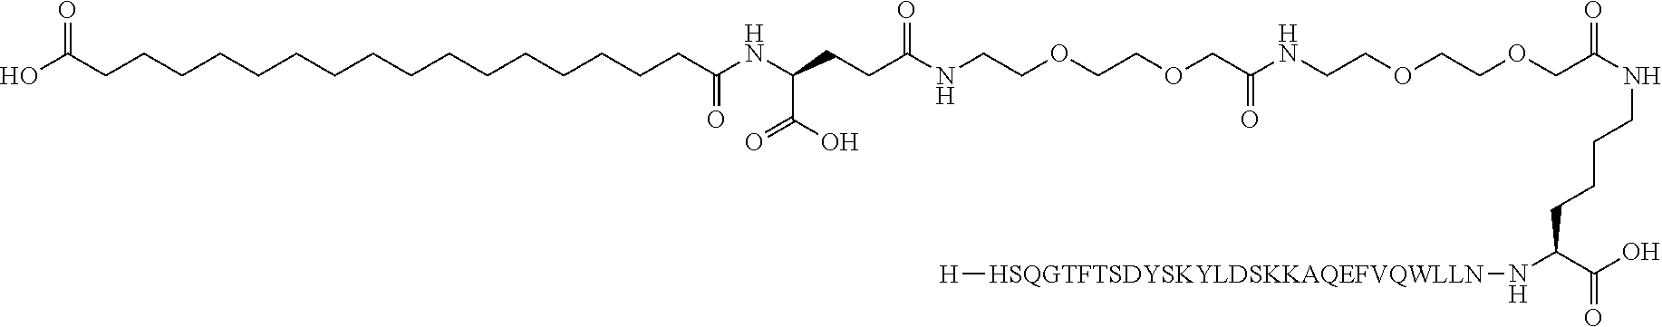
OC(CCCCCCCCCCCCCCCCC(NC(C(=O)O)CCC(NCCOCCOCC(NCCOCCOCC(NCCCCC(N[HSQGTFTSDYSKYLDSKKAQEFVQWLLN][H])C(O)=O)=O)=O)=O)=O)=O
